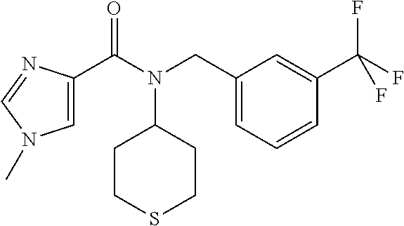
C1=C(C(N(CC2=CC=CC(C(F)(F)F)=C2)C2CCSCC2)=O)N=CN1C
